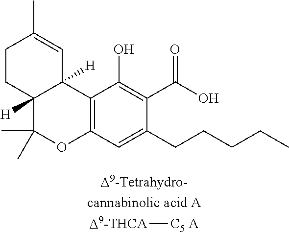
C12=C(C=C(CCCCC)C(C(O)=O)=C1O)OC(C)(C)C1([H])C2([H])C=C(C)CC1.[D9-THCA][C5 A]
